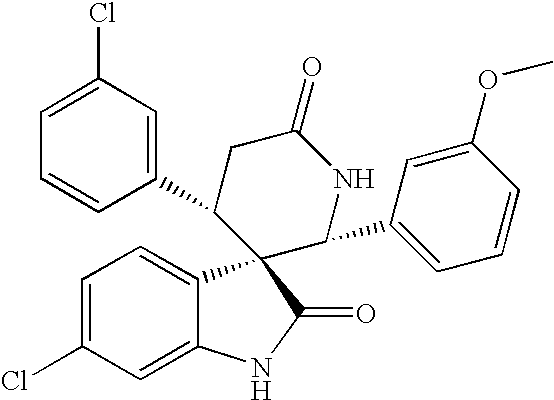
C1(C2CC(=O)NC(C3=CC=CC(OC)=C3)C23C2=CC=C(Cl)C=C2NC3=O)=CC(Cl)=CC=C1
